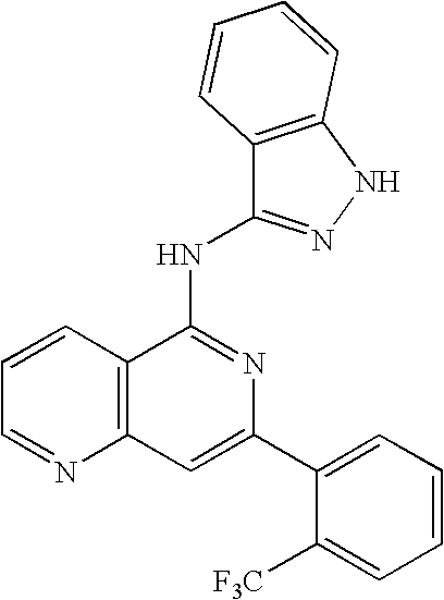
C1=C(C2=CC=CC=C2[F3C])N=C(NC2=NNC3=C2C=CC=C3)C2=C1N=CC=C2
